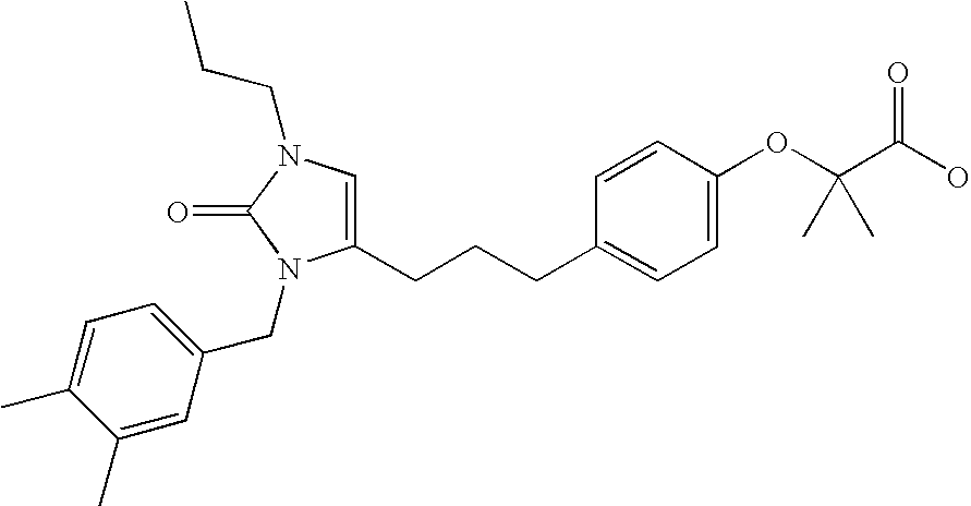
C(CN1C(=O)N(CC2=CC=C(C)C(C)=C2)C(CCCC2=CC=C(OC(C(O)=O)(C)C)C=C2)=C1)C
